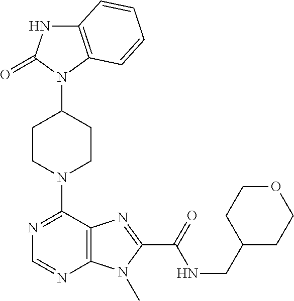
C1CN(C2=NC=NC3=C2N=C(C(NCC2CCOCC2)=O)N3C)CCC1N1C2=C(NC1=O)C=CC=C2
